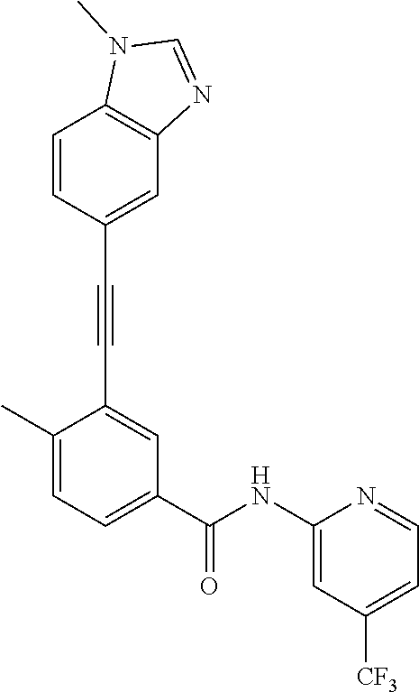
C1=C(C#CC2=CC(C(NC3=CC([CF3])=CC=N3)=O)=CC=C2C)C=CC2=C1N=CN2C
